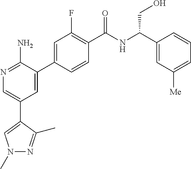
N1=C(N)C(C2=CC(F)=C(C(NC(C3=CC([Me])=CC=C3)CO)=O)C=C2)=CC(C2=CN(C)N=C2C)=C1
